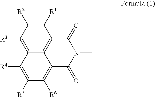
C12=C([R3])C([R2])=C([R1])C3=C1C(=C([R6])C([R5])=C2[R4])C(=O)N(C)C3=O
